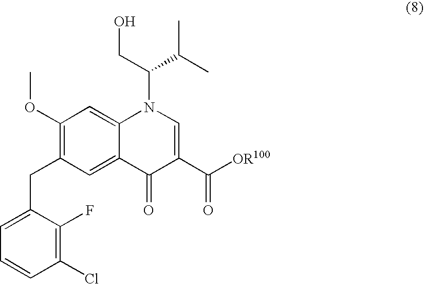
C1(Cl)=C(F)C(CC2=C(OC)C=C3C(=C2)C(=O)C(C([OR100])=O)=CN3C(CO)C(C)C)=CC=C1
